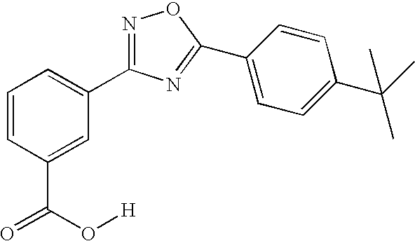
C1=CC(C(=O)O[H])=CC(C2=NOC(C3=CC=C(C(C)(C)C)C=C3)=N2)=C1
